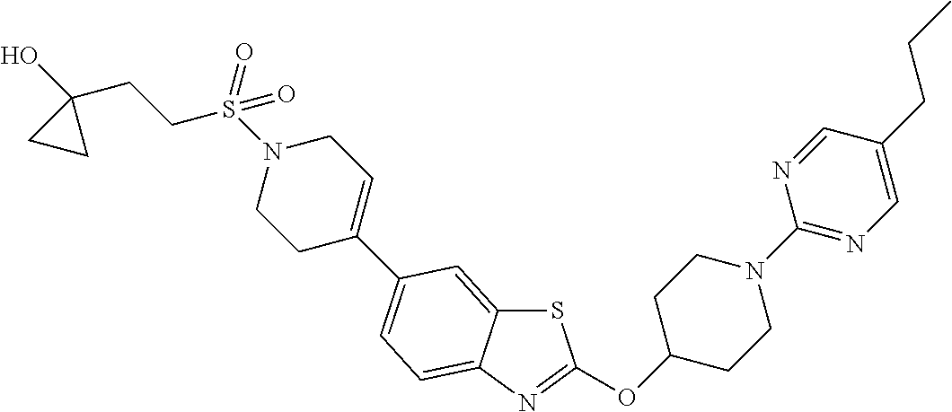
S1C2=CC(C3=CCN(S(CCC4(O)CC4)(=O)=O)CC3)=CC=C2N=C1OC1CCN(C2=NC=C(CCC)C=N2)CC1
